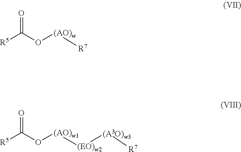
O=C(O[(AO)w][R7])[R5].O=C(O[(AO)w1][(EO)w2][(A3O)w3][R7])[R5]
